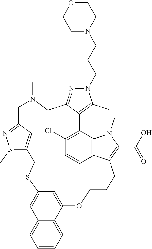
C1C2=NN(CCCN3CCOCC3)C(C)=C2C2=C(Cl)C=CC3=C2N(C)C(C(O)=O)=C3CCCOC2=CC(=CC3=CC=CC=C23)SCC2=CC(=NN2C)CN1C
